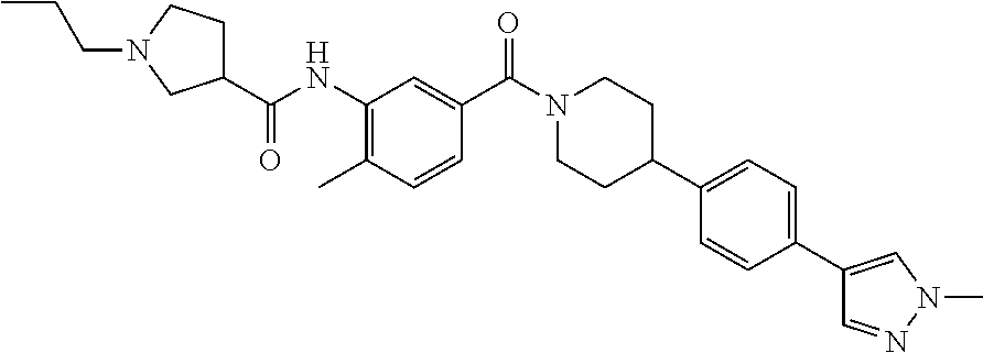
C1(C(NC2=C(C)C=CC(C(=O)N3CCC(C4=CC=C(C5=CN(C)N=C5)C=C4)CC3)=C2)=O)CCN(CCC)C1
